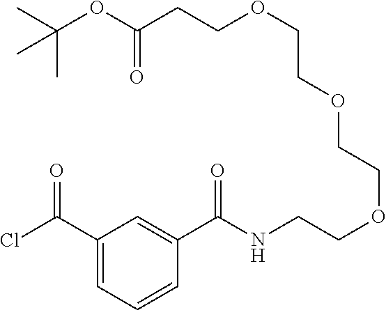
C1(C(Cl)=O)=CC=CC(C(NCCOCCOCCOCCC(OC(C)(C)C)=O)=O)=C1
